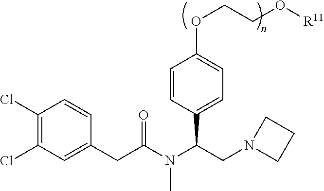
C1(Cl)=C(Cl)C=C(CC(N(C(CN2CCC2)C2=CC=C(OCCO[R11])C=C2)C)=O)C=C1
